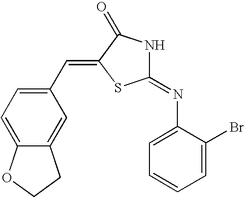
C1(=NC2=CC=CC=C2Br)NC(=O)C(=CC2=CC=C3C(=C2)CCO3)S1
